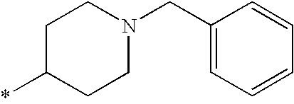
C1C(*)CCN(CC2=CC=CC=C2)C1
